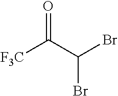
O=C(C(Br)Br)[F3C]
